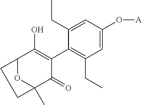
C1=C(O[A])C=C(CC)C(C2=C(O)C3OC(C)(C2=O)CC3)=C1CC
